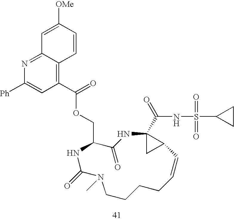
C12(C(NS(=O)(C3CC3)=O)=O)CC1C=CCCCCN(C)C(=O)NC(COC(C1=C3C(=NC([Ph])=C1)C=C([OMe])C=C3)=O)C(=O)N2
